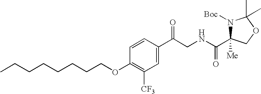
C1=C(C(CNC(=O)C2([Me])N([Boc])C(C)(C)OC2)=O)C=CC(OCCCCCCCC)=C1[CF3]
